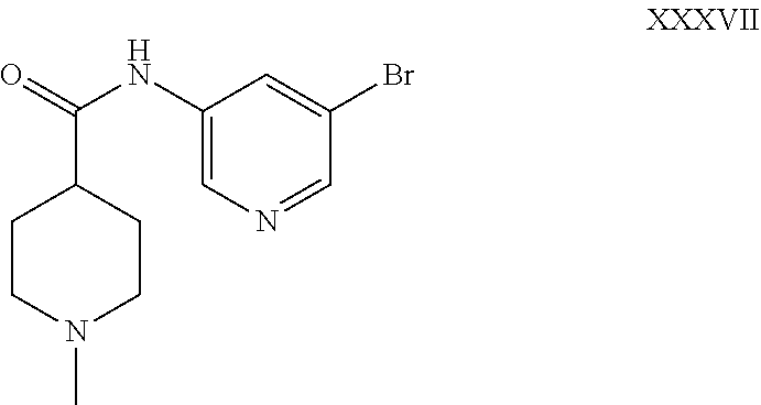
C1(NC(C2CCN(C)CC2)=O)=CN=CC(Br)=C1
